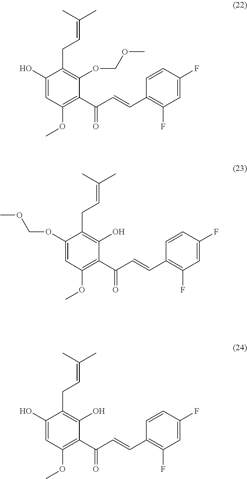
C1(OCOC)=CC(OC)=C(C(C=CC2=C(F)C=C(F)C=C2)=O)C(O)=C1CC=C(C)C.C1(O)=CC(OC)=C(C(C=CC2=C(F)C=C(F)C=C2)=O)C(OCOC)=C1CC=C(C)C.C1(O)=CC(OC)=C(C(C=CC2=C(F)C=C(F)C=C2)=O)C(O)=C1CC=C(C)C
